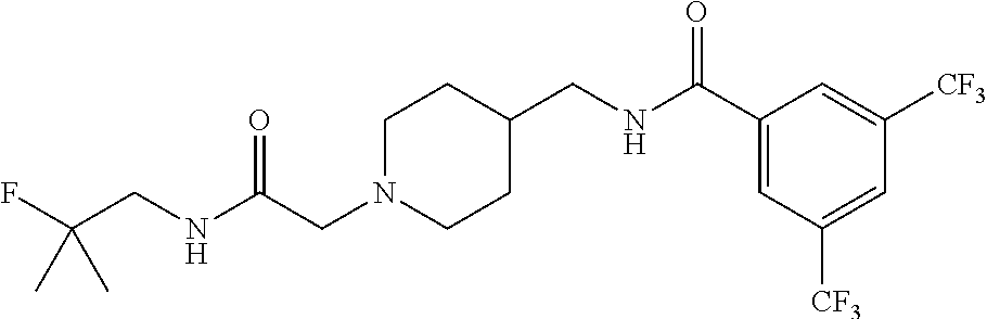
C1N(CC(=O)NCC(F)(C)C)CCC(CNC(C2=CC([CF3])=CC([CF3])=C2)=O)C1
